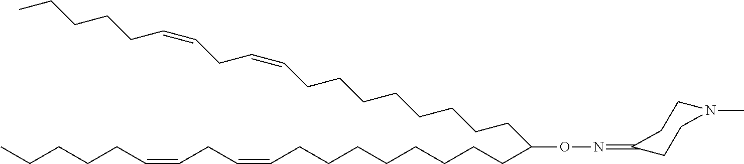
CCCCCC=CCC=CCCCCCCCCC(CCCCCCCCC=CCC=CCCCCC)ON=C1CCN(C)CC1
